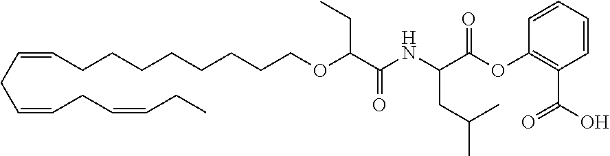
C(CC=CCCCCCCCCOC(C(=O)NC(C(OC1=C(C(O)=O)C=CC=C1)=O)CC(C)C)CC)=CCC=CCC
